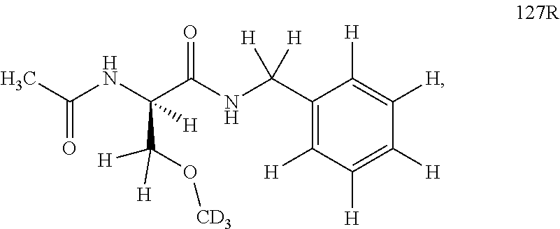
CC(NC(C(NC(C1=C([H])C([H])=C([H])C([H])=C1[H])([H])[H])=O)([H])C(O[CD3])([H])[H])=O
